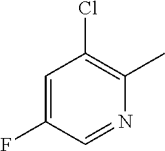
C1=C(F)C=NC(C)=C1Cl
